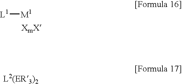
[L1][M1]
